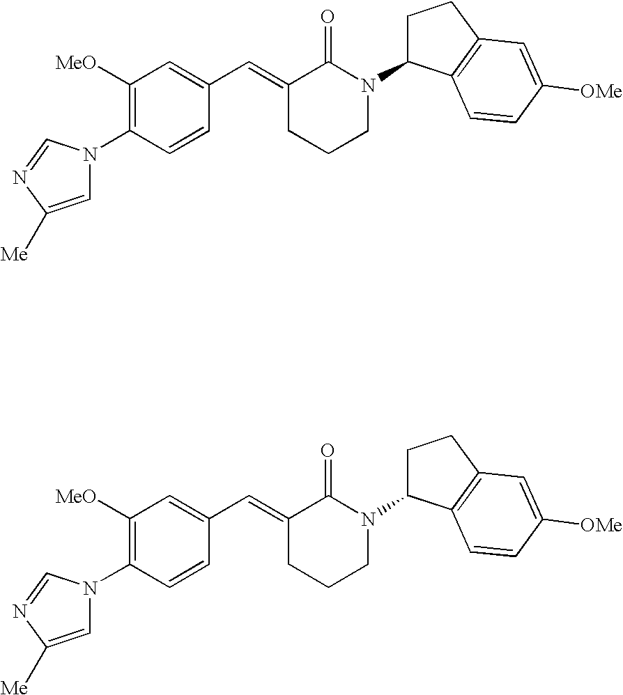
C1=CC(N2C=C([Me])N=C2)=C([OMe])C=C1C=C1CCCN(C2CCC3=C2C=CC([OMe])=C3)C1=O.C1=CC(N2C=C([Me])N=C2)=C([OMe])C=C1C=C1CCCN(C2CCC3=C2C=CC([OMe])=C3)C1=O
